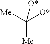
[Me]C([O*])([Me])[O*]
